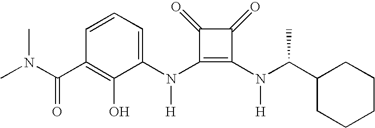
CN(C(C1=C(O)C(N(C2=C(N([H])C(C3CCCCC3)C)C(=O)C2=O)[H])=CC=C1)=O)C
